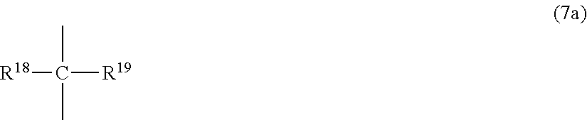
CC([R18])([R19])C
